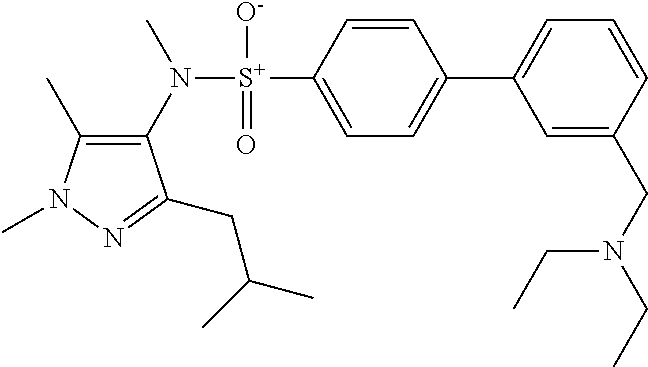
C1(C)=C(N([S+](C2=CC=C(C3=CC=CC(CN(CC)CC)=C3)C=C2)([O-])=O)C)C(CC(C)C)=NN1C
